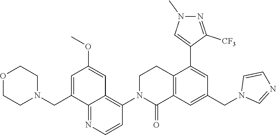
C12=C(C=C(CN3C=NC=C3)C=C1C1=CN(C)N=C1[CF3])C(=O)N(C1=C3C(=NC=C1)C(CN1CCOCC1)=CC(OC)=C3)CC2
